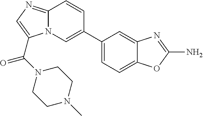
N12C(=NC=C1C(=O)N1CCN(C)CC1)C=CC(C1=CC=C3C(=C1)N=C(N)O3)=C2
